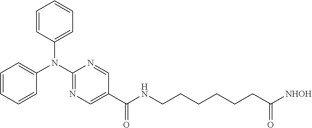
C1=C(C(=O)NCCCCCCC(=O)[NHOH])C=NC(N(C2=CC=CC=C2)C2=CC=CC=C2)=N1
